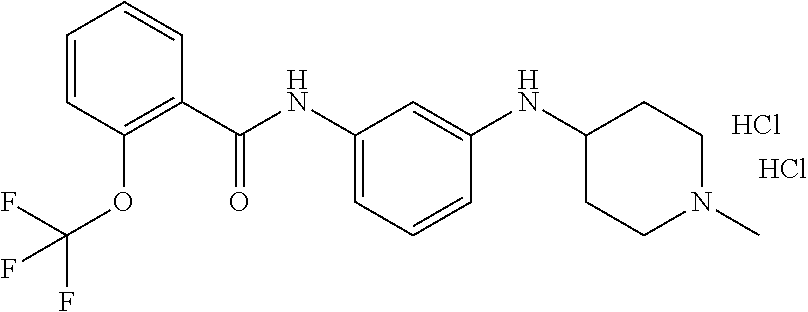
C1=CC(OC(F)(F)F)=C(C(NC2=CC=CC(NC3CCN(C)CC3)=C2)=O)C=C1.Cl.Cl
